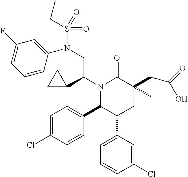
N1(C(C2CC2)CN(S(CC)(=O)=O)C2=CC(F)=CC=C2)C(C2=CC=C(Cl)C=C2)C(C2=CC=CC(Cl)=C2)CC(CC(=O)O)(C)C1=O
